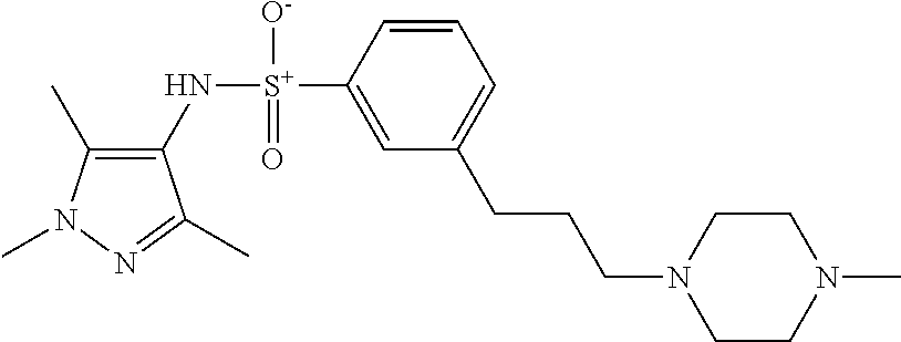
C1(C)=C(N[S+](C2=CC(CCCN3CCN(C)CC3)=CC=C2)([O-])=O)C(C)=NN1C
